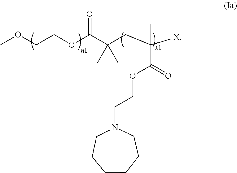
COCCOC(C(CC([X])(C)C(=O)OCCN1CCCCCC1)(C)C)=O
